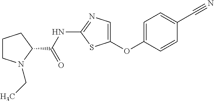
C1CN(CC)C(C(NC2=NC=C(OC3=CC=C(C#N)C=C3)S2)=O)C1
